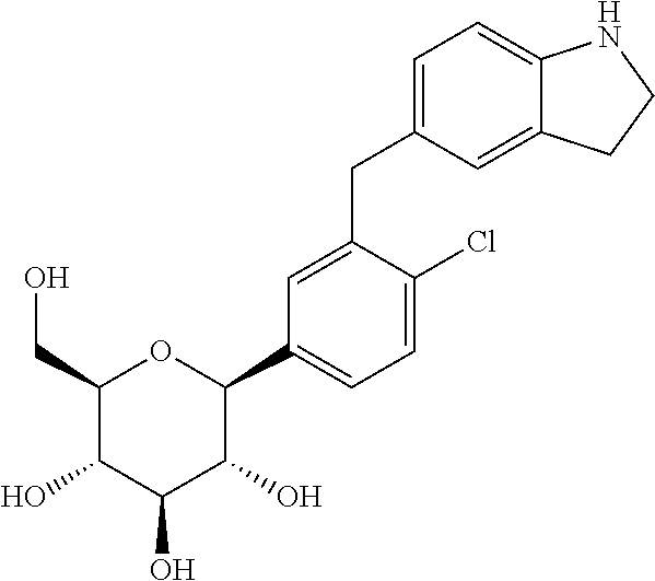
C1=C(CC2=CC=C3C(=C2)CCN3)C(Cl)=CC=C1C1C(O)C(O)C(O)C(CO)O1
